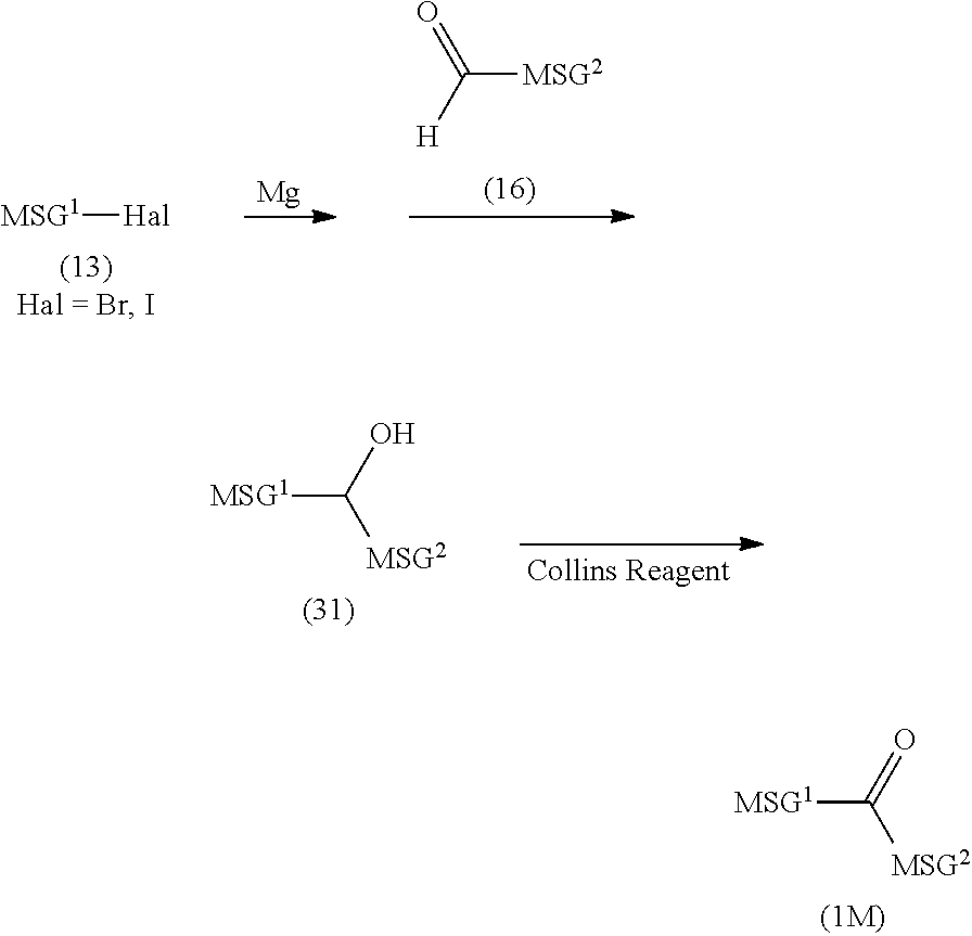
[MSG1][Hal].[Mg].C([MSG2])([H])=O.[MSG1]C([MSG2])O.[MSG1]C([MSG2])=O
